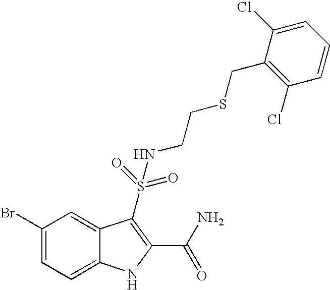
C1(Br)=CC=C2C(=C1)C(S(NCCSCC1=C(Cl)C=CC=C1Cl)(=O)=O)=C(C(N)=O)N2
